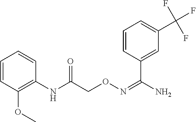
C1=CC(OC)=C(NC(=O)CON=C(C2=CC(C(F)(F)F)=CC=C2)N)C=C1
